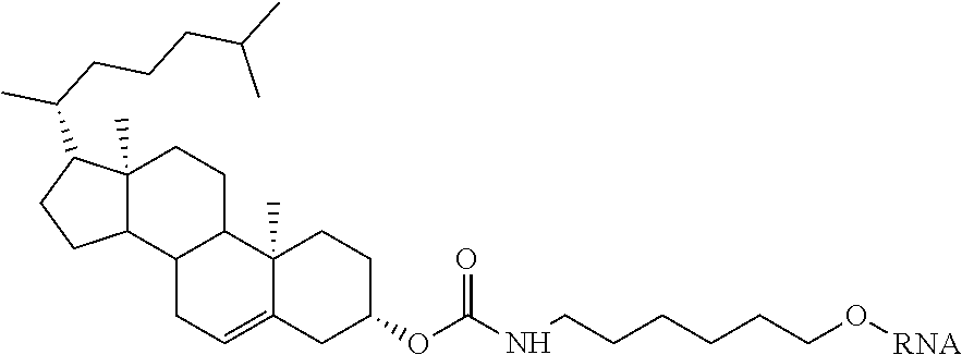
C(CCCCCO[RNA])NC(OC1CCC2(C)C(=CCC3C4CCC(C(C)CCCC(C)C)C4(C)CCC32)C1)=O
